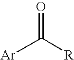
[Ar]C([R])=O
